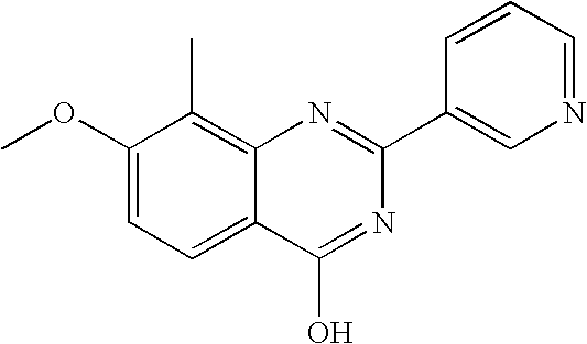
C1(OC)=CC=C2C(=C1C)N=C(C1=CN=CC=C1)N=C2O
